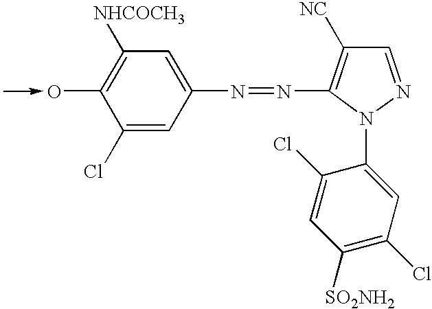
C1(N=NC2=C([NC])C=NN2C2=CC(Cl)=C([SO2NH2])C=C2Cl)=CC([NHCOCH3])=C(O)C(Cl)=C1
